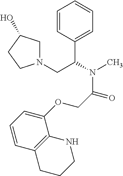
C1=CC(C(CN2CC(O)CC2)N(C)C(COC2=CC=CC3=C2NCCC3)=O)=CC=C1
